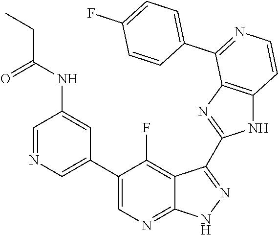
C1=NC=C(C2=CN=C3C(=C2F)C(C2=NC4=C(N2)C=CN=C4C2=CC=C(F)C=C2)=NN3)C=C1NC(CC)=O
